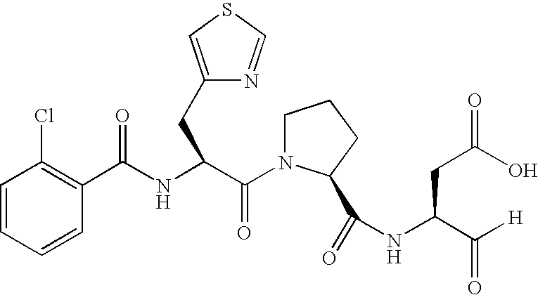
C1=CC=CC(Cl)=C1C(NC(C(N1CCCC1C(=O)NC(CC(O)=O)C([H])=O)=O)CC1=CSC=N1)=O
